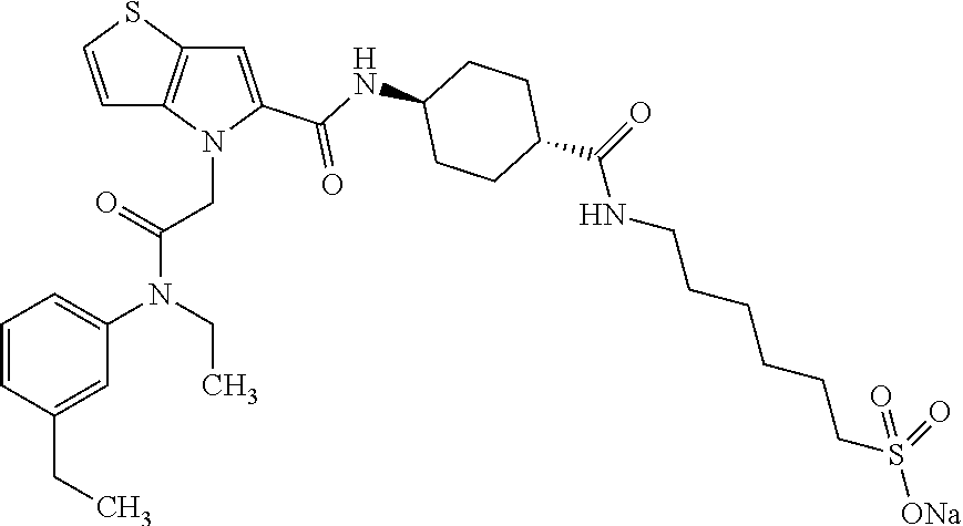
C1=CC(CC)=CC(N(CC)C(=O)CN2C(C(NC3CCC(C(NCCCCCCS([ONa])(=O)=O)=O)CC3)=O)=CC3=C2C=CS3)=C1
